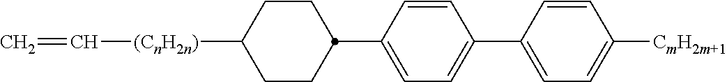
C1CC(C2=CC=C(C3=CC=C([CmH2m+1])C=C3)C=C2)CCC1[(CnH2n)]C=C
